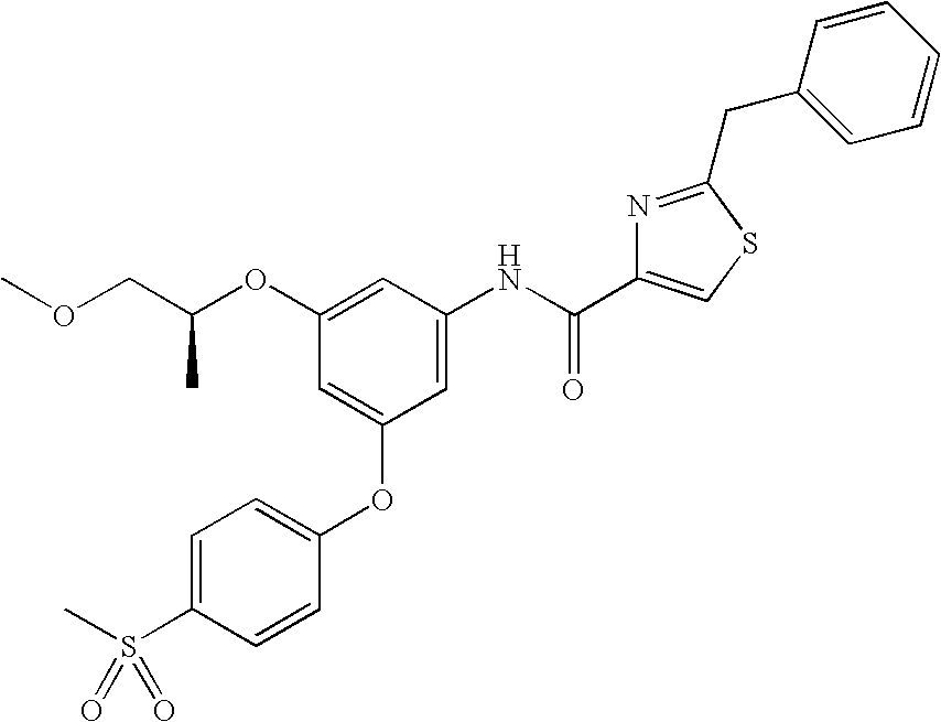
COCC(OC1=CC(NC(C2=CSC(CC3=CC=CC=C3)=N2)=O)=CC(OC2=CC=C(S(C)(=O)=O)C=C2)=C1)C
